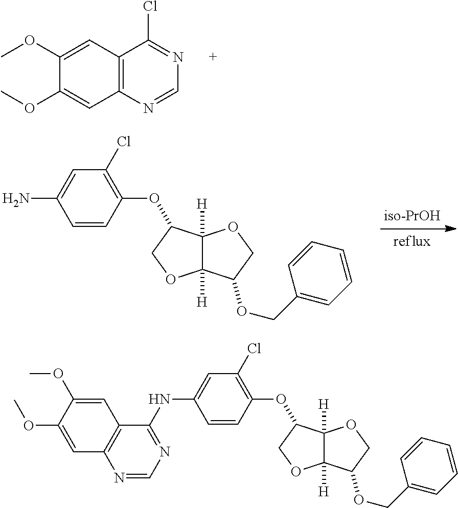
C12=C(N=CN=C1Cl)C=C(OC)C(OC)=C2.C1=C(N)C=CC(OC2C3([H])C([H])(OC2)C(OCC2=CC=CC=C2)CO3)=C1Cl.C1=C(NC2=NC=NC3=C2C=C(OC)C(OC)=C3)C=CC(OC2C3([H])C([H])(OC2)C(OCC2=CC=CC=C2)CO3)=C1Cl
